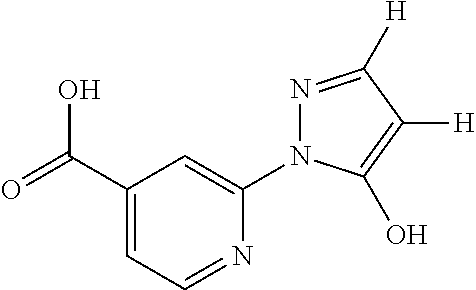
OC(C1=CC=NC(N2N=C([H])C([H])=C2O)=C1)=O
